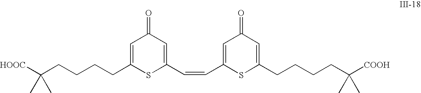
[HOOC]C(CCCCC1=CC(=O)C=C(C=CC2=CC(=O)C=C(CCCCC([COOH])(C)C)S2)S1)(C)C
